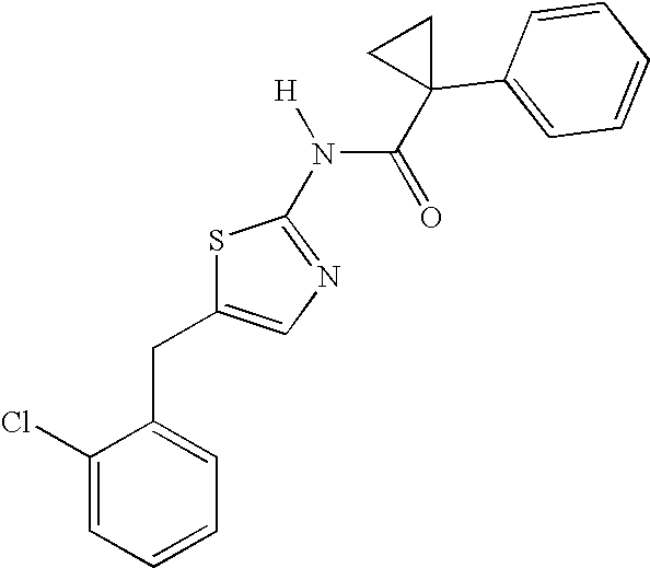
C1(Cl)=CC=CC=C1CC1=CN=C(N([H])C(C2(C3=CC=CC=C3)CC2)=O)S1
